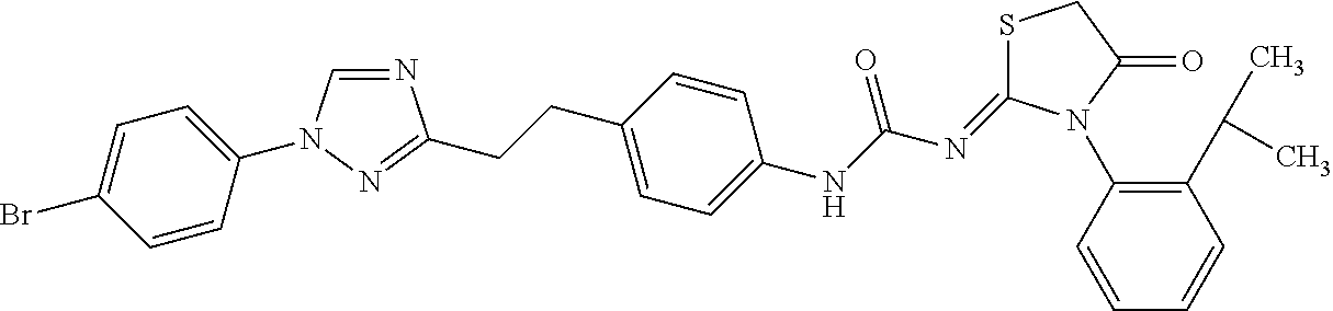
N1=CN(C2=CC=C(Br)C=C2)N=C1CCC1=CC=C(NC(N=C2SCC(=O)N2C2=C(C(C)C)C=CC=C2)=O)C=C1
